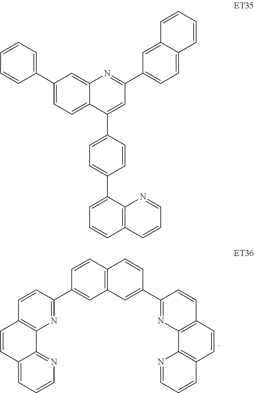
C12=C(C=CC(C3=NC4=C(C=C3)C=CC3=CC=CN=C43)=C1)C=CC(C1=NC3=C(C=C1)C=CC1=C3N=CC=C1)=C2.C1(C2=CC=CC=C2)=CC=C2C(=C1)N=C(C1=CC=C3C(=C1)C=CC=C3)C=C2C1=CC=C(C2=CC=CC3=C2N=CC=C3)C=C1
